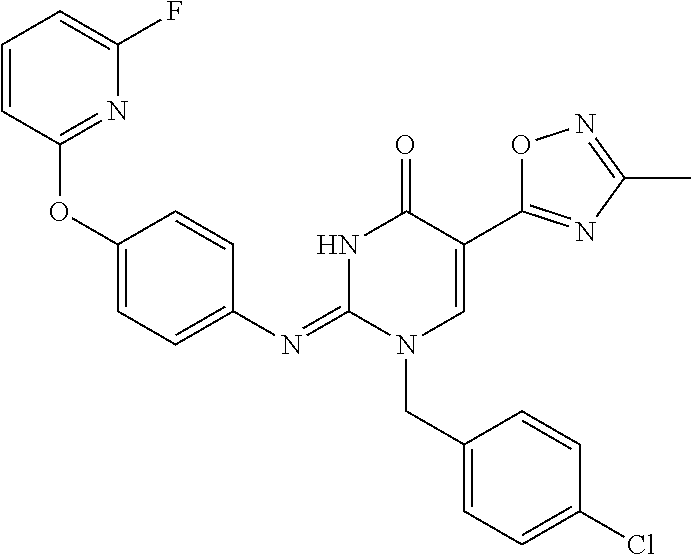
O(C1=CC=C(N=C2N(CC3=CC=C(Cl)C=C3)C=C(C3=NC(C)=NO3)C(=O)N2)C=C1)C1=NC(F)=CC=C1
